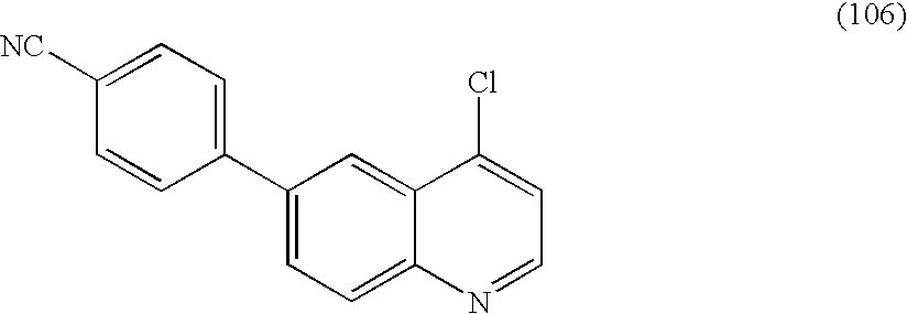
C1(C2=CC=C([NC])C=C2)=CC=C2C(=C1)C(Cl)=CC=N2
